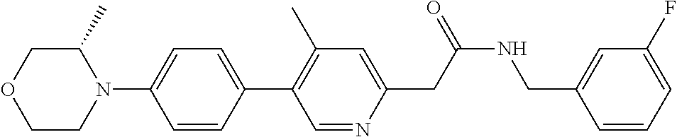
C1(C)COCCN1C1=CC=C(C2=C(C)C=C(CC(NCC3=CC(F)=CC=C3)=O)N=C2)C=C1
